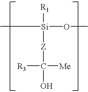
O(C)[Si]([R1])(CC)[Z]C([R3])([Me])O
